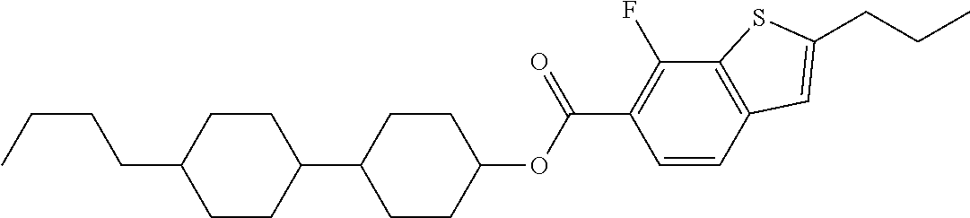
C1(OC(C2=C(F)C3=C(C=C2)C=C(CCC)S3)=O)CCC(C2CCC(CCCC)CC2)CC1
